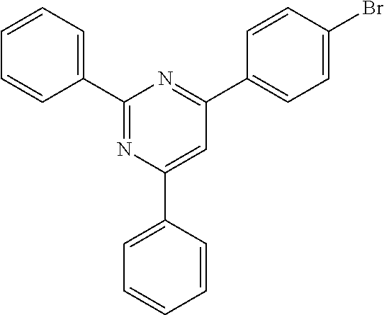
C1(C2=CC=CC=C2)=NC(C2=CC=CC=C2)=CC(C2=CC=C(Br)C=C2)=N1
